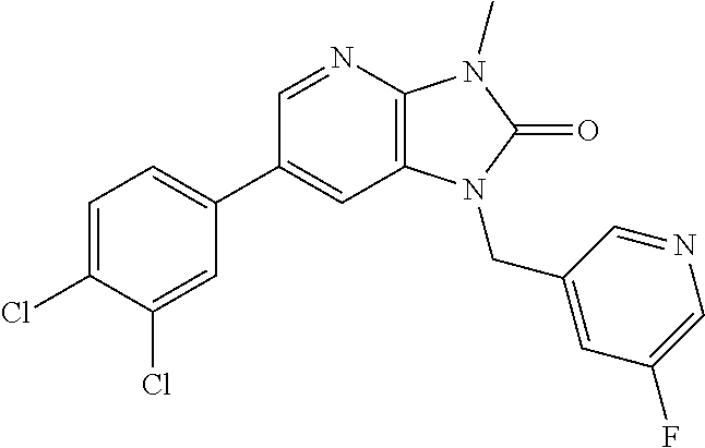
C1(C2=CC=C(Cl)C(Cl)=C2)=CC2=C(N=C1)N(C)C(=O)N2CC1=CC(F)=CN=C1
